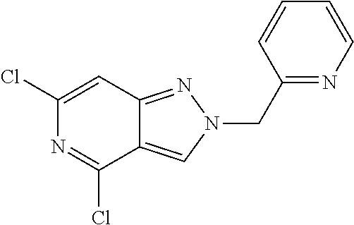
C1(Cl)=CC2=NN(CC3=NC=CC=C3)C=C2C(Cl)=N1
